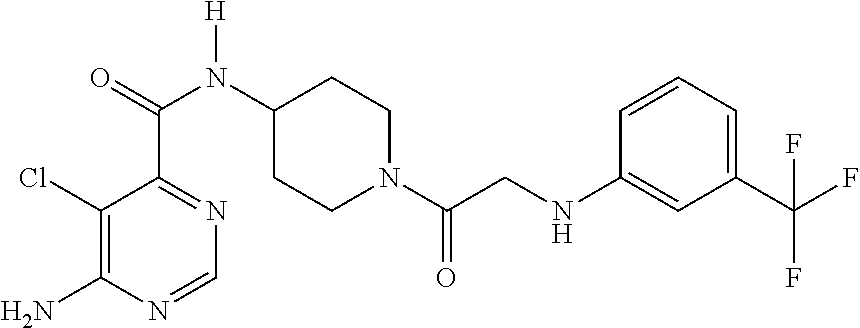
C1(Cl)=C(N)N=CN=C1C(=O)N(C1CCN(C(CNC2=CC(C(F)(F)F)=CC=C2)=O)CC1)[H]
